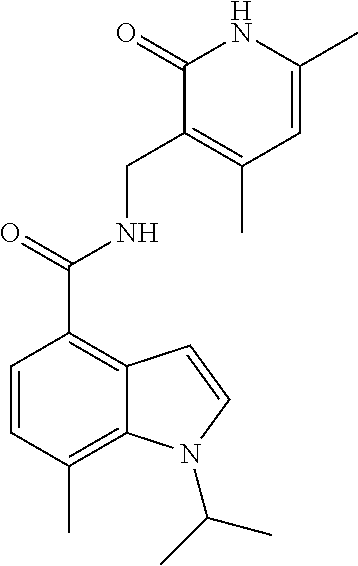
C1(=O)C(CNC(=O)C2=C3C(=C(C)C=C2)N(C(C)C)C=C3)=C(C)C=C(C)N1
